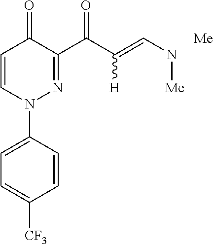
C1=CC(N2N=C(C(C(=CN[Me])[H])=O)C(=O)C=C2)=CC=C1[CF3].[Me]
